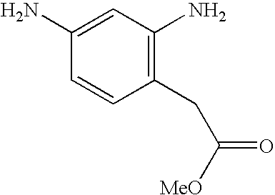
C1(CC([MeO])=O)=C(N)C=C(N)C=C1
